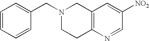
C1=CC=CC(CN2CCC3=C(C2)C=C([NO2])C=N3)=C1
